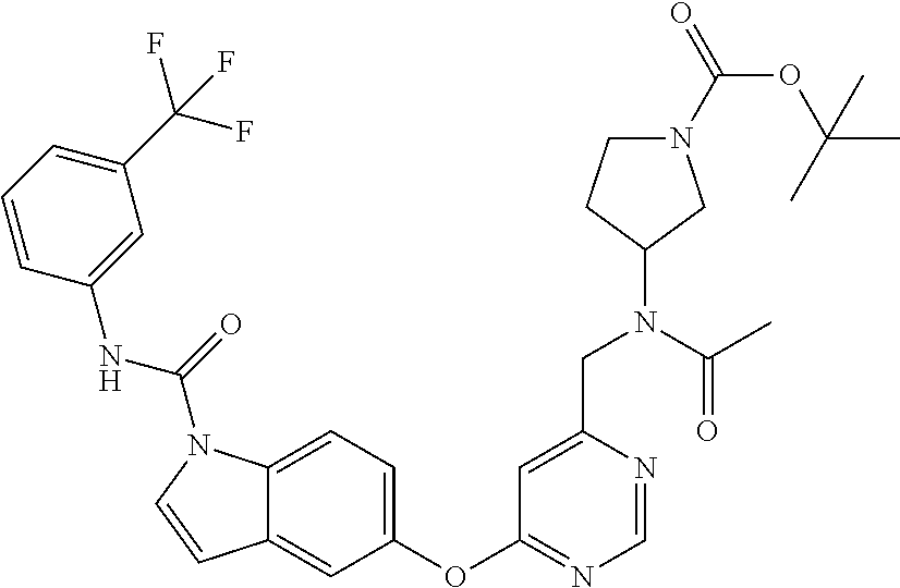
C1=NC(CN(C2CN(C(=O)OC(C)(C)C)CC2)C(=O)C)=CC(OC2=CC=C3C(=C2)C=CN3C(=O)NC2=CC(C(F)(F)F)=CC=C2)=N1
